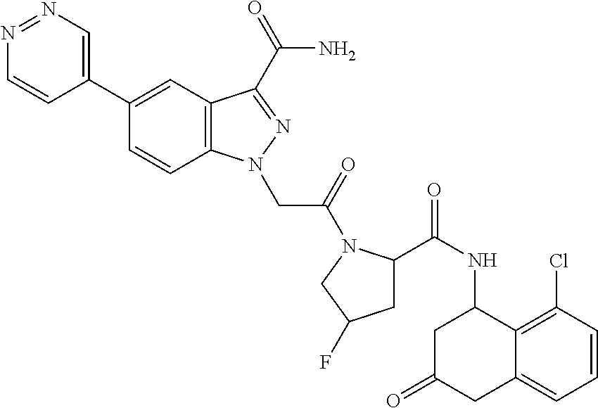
N1=NC=C(C2=CC3=C(C=C2)N(CC(=O)N2C(C(NC4CC(=O)CC5=CC=CC(Cl)=C45)=O)CC(F)C2)N=C3C(N)=O)C=C1
